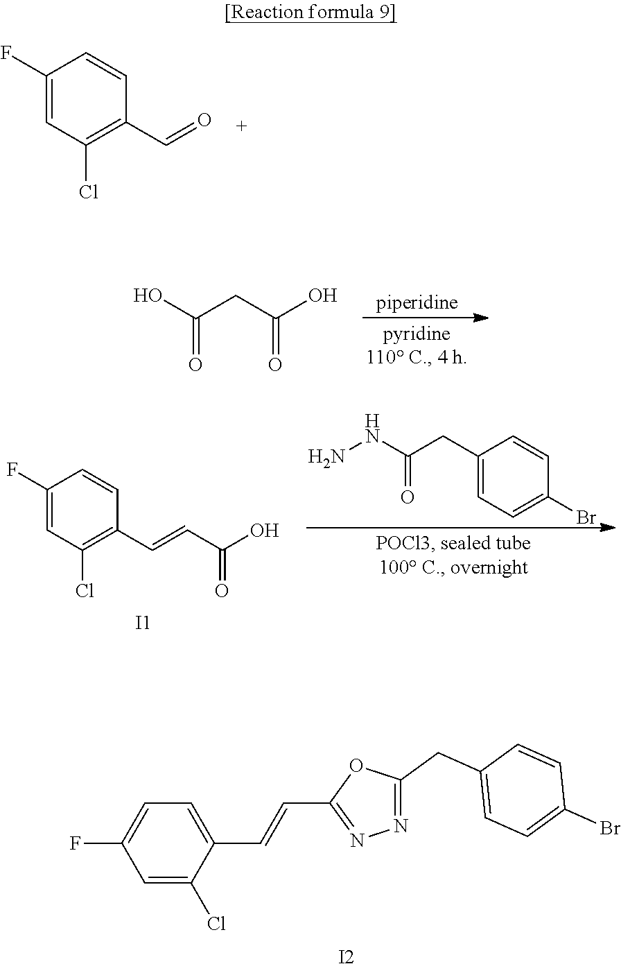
C1(F)=CC(Cl)=C(C=O)C=C1.C(=O)(CC(=O)O)O.C1(F)=CC(Cl)=C(C=CC(O)=O)C=C1.[I1].C1(CC(NN)=O)=CC=C(Br)C=C1.C1=C(Cl)C(C=CC2=NN=C(CC3=CC=C(Br)C=C3)O2)=CC=C1F.[I2]
